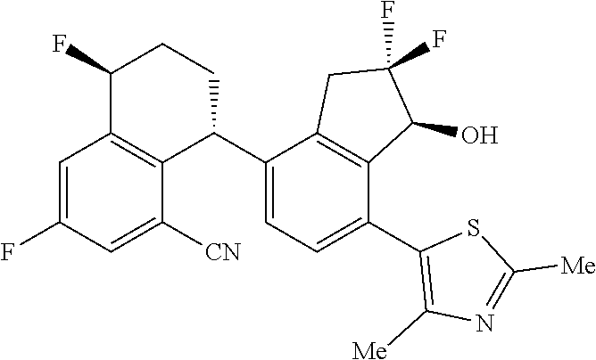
C1=C(F)C=C([CN])C2=C1C(F)CCC2C1=CC=C(C2=C([Me])N=C([Me])S2)C2=C1CC(F)(F)C2O
